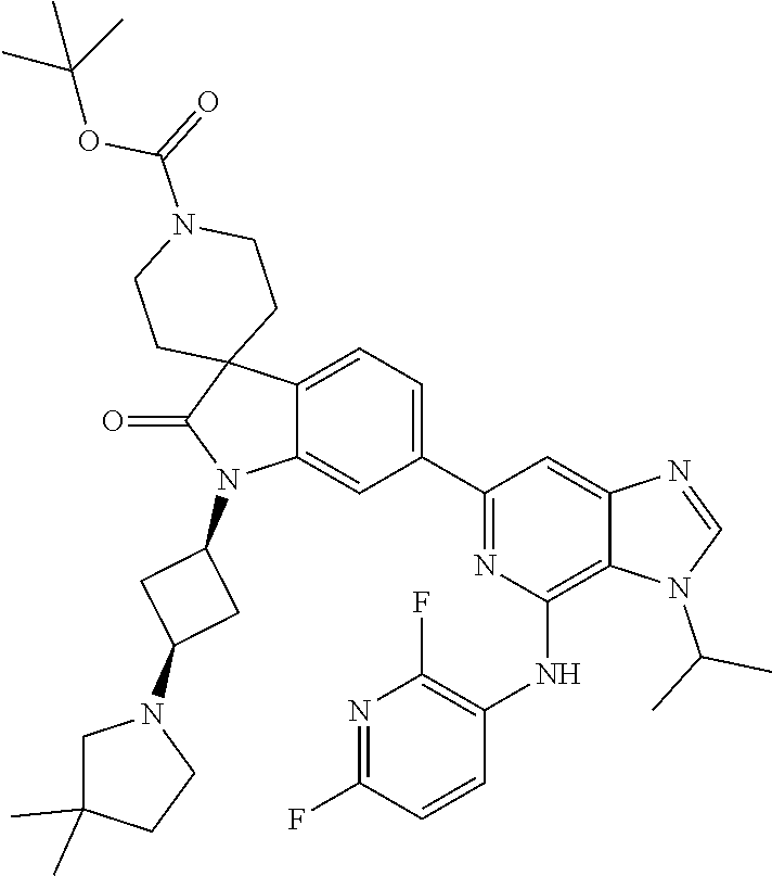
N1=C(F)C=CC(NC2=C3C(=CC(C4=CC=C5C(=C4)N(C4CC(N6CC(C)(C)CC6)C4)C(=O)C54CCN(C(OC(C)(C)C)=O)CC4)=N2)N=CN3C(C)C)=C1F
